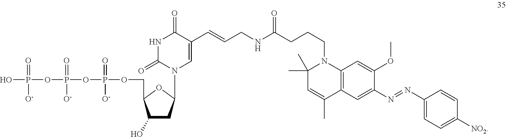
C1(O)CC(N2C=C(C=CCNC(CCCN3C(C)(C)C=C(C)C4=C3C=C(OC)C(N=NC3=CC=C([NO2])C=C3)=C4)=O)C(=O)NC2=O)OC1COP(=O)([O-])OP(=O)([O-])OP(=O)([O-])O
